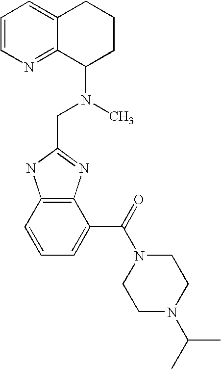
C12=C(C=CC=C1C(=O)N1CCN(C(C)C)CC1)NC(CN(C)C1CCCC3=CC=CN=C13)=N2
